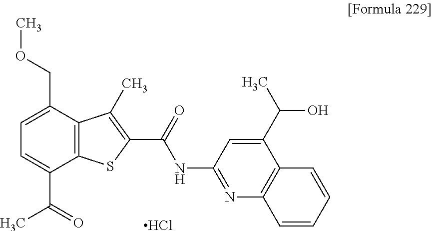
C12=C(C(COC)=CC=C1C(=O)C)C(C)=C(C(=O)NC1=NC3=C(C(C(C)O)=C1)C=CC=C3)S2.Cl
